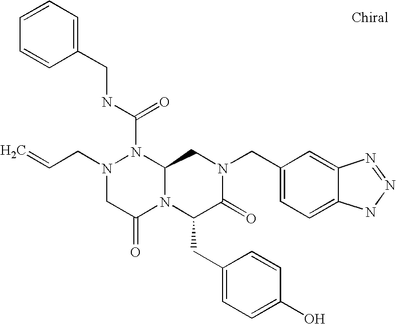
C(N1CC(=O)N2C(N1C(NCC1=CC=CC=C1)=O)CN(CC1=CC=C3C(=C1)N=NN3)C(=O)C2CC1=CC=C(O)C=C1)C=C
